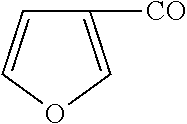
C1=COC=C1[CO]
